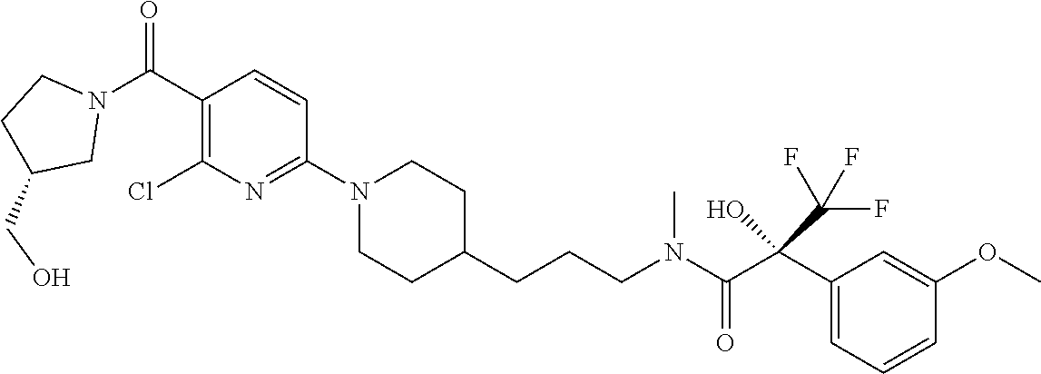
C1(C(N2CCC(CO)C2)=O)=C(Cl)N=C(N2CCC(CCCN(C(C(C3=CC=CC(OC)=C3)(C(F)(F)F)O)=O)C)CC2)C=C1
